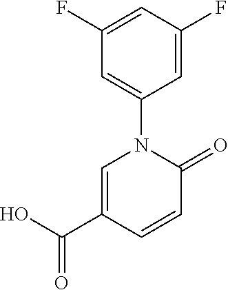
C1=C(C(O)=O)C=CC(=O)N1C1=CC(F)=CC(F)=C1
